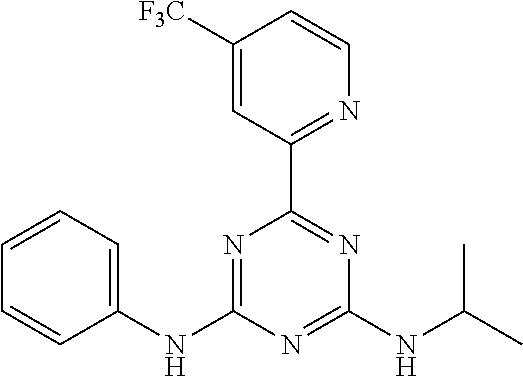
C1(NC2=NC(C3=NC=CC([F3C])=C3)=NC(NC(C)C)=N2)=CC=CC=C1
